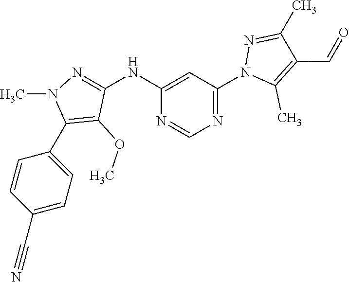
N1=C(N2C(C)=C(C=O)C(C)=N2)C=C(NC2=NN(C)C(C3=CC=C(C#N)C=C3)=C2OC)N=C1
